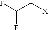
FC(C[X])F
